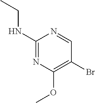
C1(NCC)=NC(OC)=C(Br)C=N1
